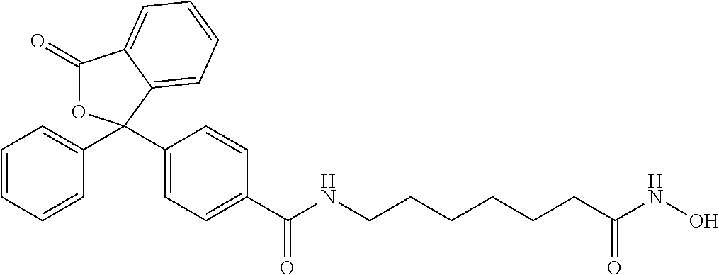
C1(C2(C3=CC=CC=C3)OC(=O)C3=CC=CC=C23)=CC=C(C(=O)NCCCCCCC(NO)=O)C=C1
